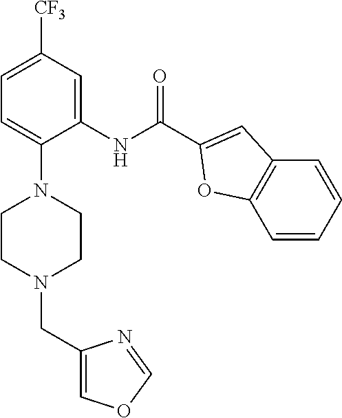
C1=C([CF3])C=C(NC(=O)C2=CC3=C(C=CC=C3)O2)C(N2CCN(CC3=COC=N3)CC2)=C1
